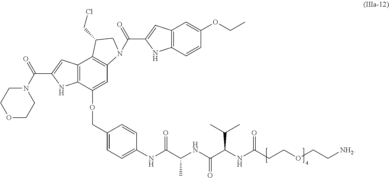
C12=C(C(OCC3=CC=C(NC(C(NC(C(NC(CCOCC[NH2])=O)C(C)C)=O)C)=O)C=C3)=CC3=C1C(CCl)CN3C(=O)C1=CC3=C(N1)C=CC(OCC)=C3)NC(C(N1CCOCC1)=O)=C2
